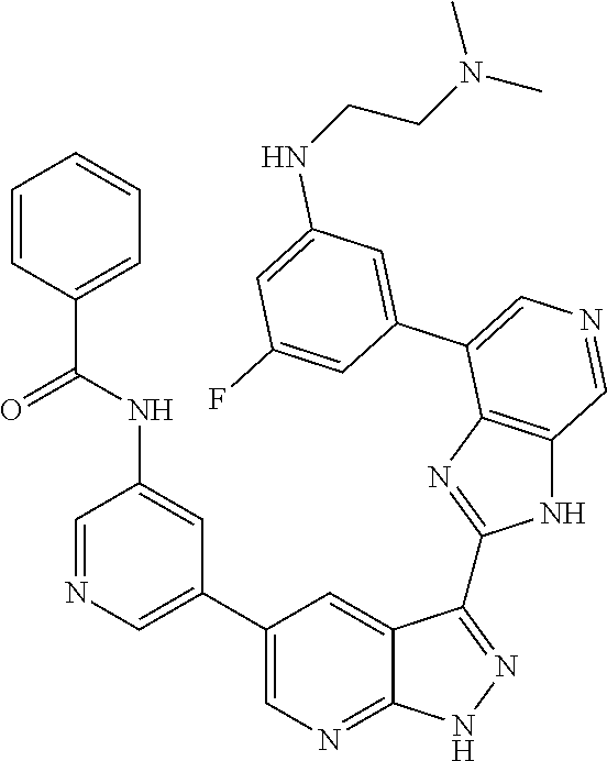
C1=C(C2=CN=CC3=C2N=C(C2=NNC4=NC=C(C5=CN=CC(NC(C6=CC=CC=C6)=O)=C5)C=C42)N3)C=C(F)C=C1NCCN(C)C
